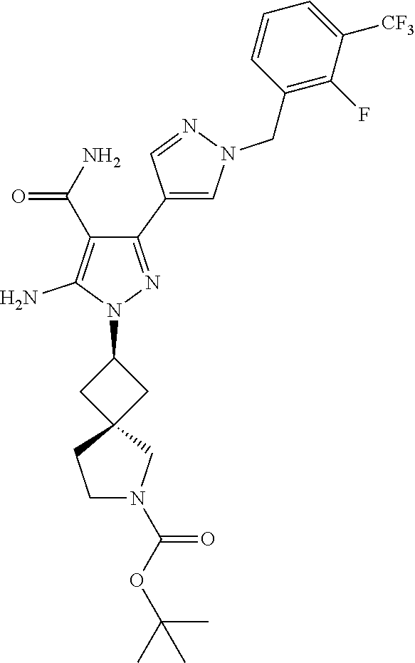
C1(C2=CN(CC3=C(F)C([CF3])=CC=C3)N=C2)=NN(C2CC3(C2)CCN(C(OC(C)(C)C)=O)C3)C(N)=C1C(N)=O
